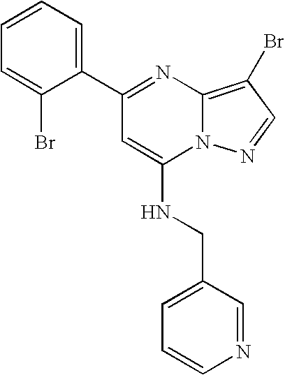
C1(C2=CC=CC=C2Br)=NC2=C(Br)C=NN2C(NCC2=CC=CN=C2)=C1
